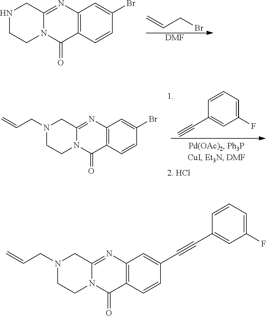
N1(CC=C)CCN2C(=NC3=C(C2=O)C=CC(C#CC2=CC(F)=CC=C2)=C3)C1.C1(F)=CC=CC(C#C)=C1.N1(CC=C)CCN2C(=NC3=C(C2=O)C=CC(Br)=C3)C1.C=CCBr.[DMF].N1CCN2C(=NC3=C(C2=O)C=CC(Br)=C3)C1
